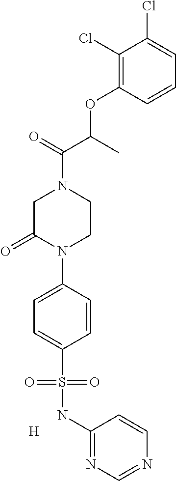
C1(Cl)=C(OC(C(=O)N2CC(=O)N(C3=CC=C(S(NC4=NC=NC=C4)(=O)=O)C=C3)CC2)C)C=CC=C1Cl.[H]
